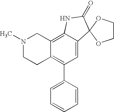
N1(C)CCC2=C(C3=CC=CC=C3)C=C3C(=C2C1)NC(=O)C31OCCO1
